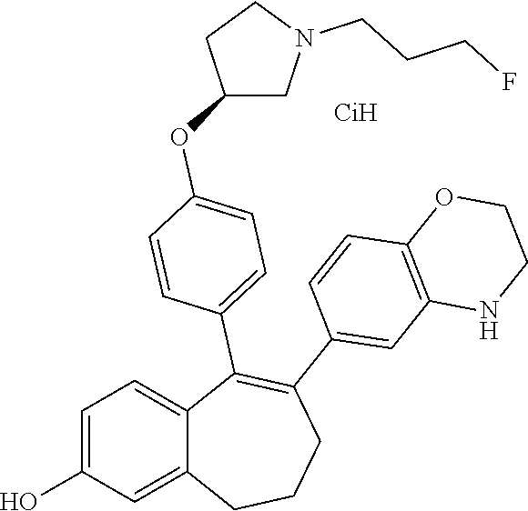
C1=C(O)C=C2C(=C1)C(C1=CC=C(OC3CN(CCCF)CC3)C=C1)=C(C1=CC3=C(C=C1)OCCN3)CCC2
